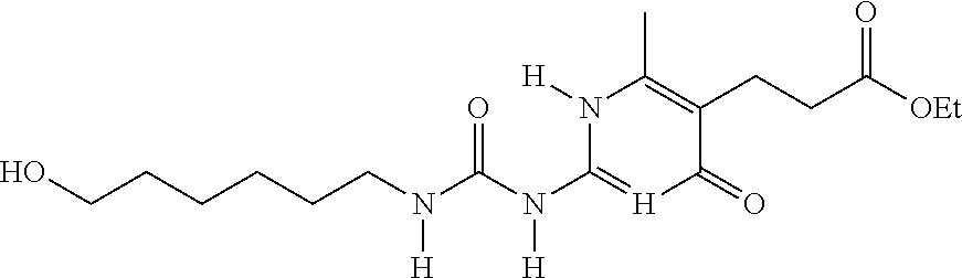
C(CCCCN(C(=O)N([H])C1=[H]C(=O)C(CCC(=O)[OEt])=C(C)N1[H])[H])CO
